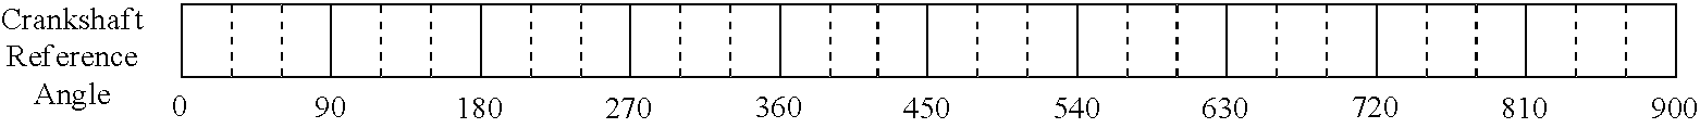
C1CC2C1C1C2C2C1C1C2C2C1C1C2C2C1C1C2C2C1C1C2C2C1C1C2C2C1C1C2C2C1C1C2C2C1C1C2C2C1C1C2C2C1C1C2C2C1C1C2C2C1C1C2C2C1C1C2C2C1CC2
